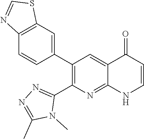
C12=C(C=C(C3=C(C4=NN=C(C)N4C)N=C4C(=C3)C(=O)C=CN4)C=C1)SC=N2
